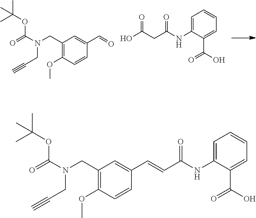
C1=C(C=O)C=CC(OC)=C1CN(C(=O)OC(C)(C)C)CC#C.C1=C(NC(CC(O)=O)=O)C(C(O)=O)=CC=C1.C1=C(C=CC(NC2=CC=CC=C2C(O)=O)=O)C=CC(OC)=C1CN(C(=O)OC(C)(C)C)CC#C
